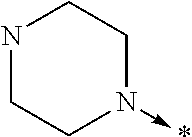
N1CCN(->*)CC1
